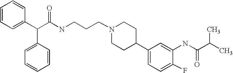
C(C(C1=CC=CC=C1)C1=CC=CC=C1)(NCCCN1CCC(C2=CC=C(F)C(NC(C(C)C)=O)=C2)CC1)=O
